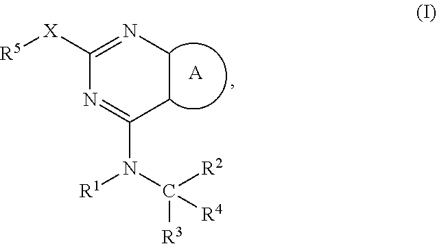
[R5][X]C1=NCCC(N(C([R2])([R3])[R4])[R1])=N1.[A]
